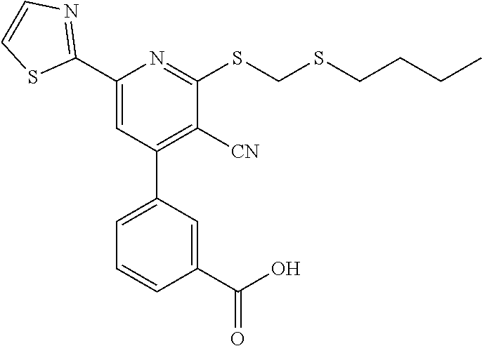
C1(C2=NC=CS2)=CC(C2=CC=CC(C(=O)O)=C2)=C([CN])C(SCSCCCC)=N1
